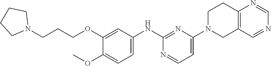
C1(N2CC3=C(CC2)N=CN=C3)=CC=NC(NC2=CC=C(OC)C(OCCCN3CCCC3)=C2)=N1
